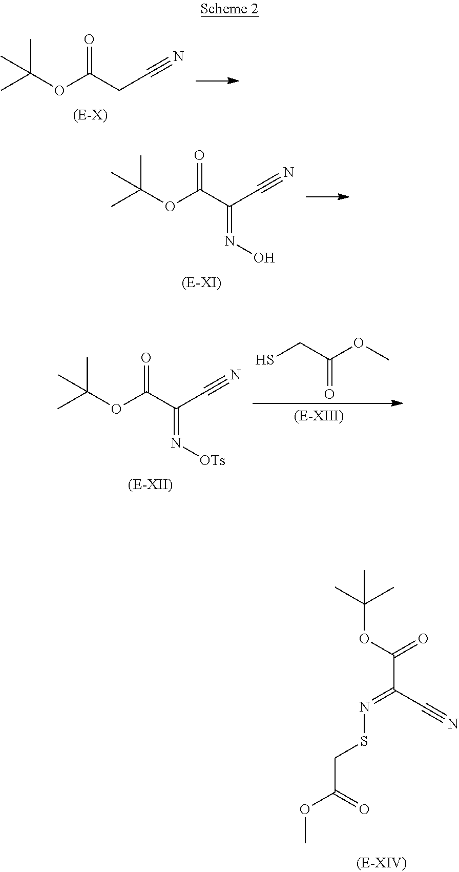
C(OC(CC#N)=O)(C)(C)C.C(OC(C(C#N)=NO)=O)(C)(C)C.C(OC(C(C#N)=N[OTs])=O)(C)(C)C.SCC(OC)=O.C(OC(C(C#N)=NSCC(OC)=O)=O)(C)(C)C
